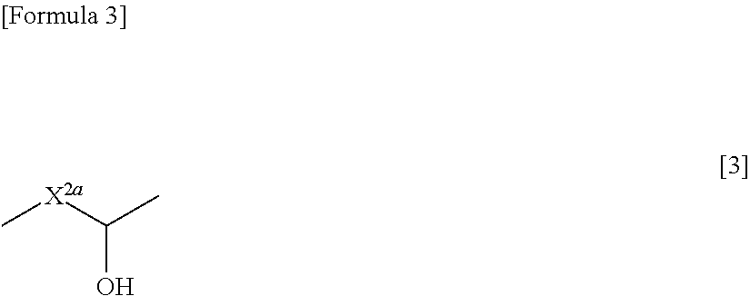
C[X2a]C(C)O
